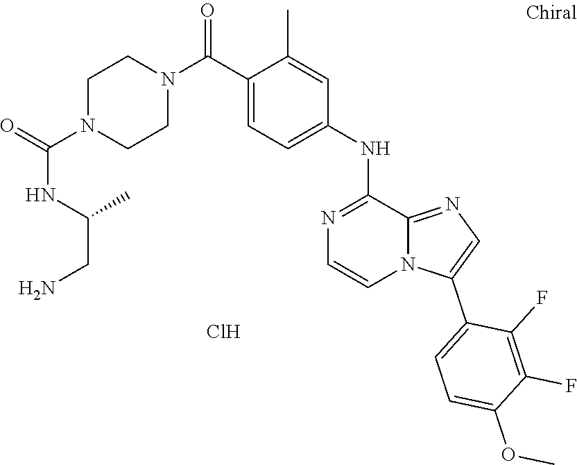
N1=C(NC2=CC=C(C(N3CCN(C(=O)NC(C)CN)CC3)=O)C(C)=C2)C2=NC=C(C3=CC=C(OC)C(F)=C3F)N2C=C1.Cl
